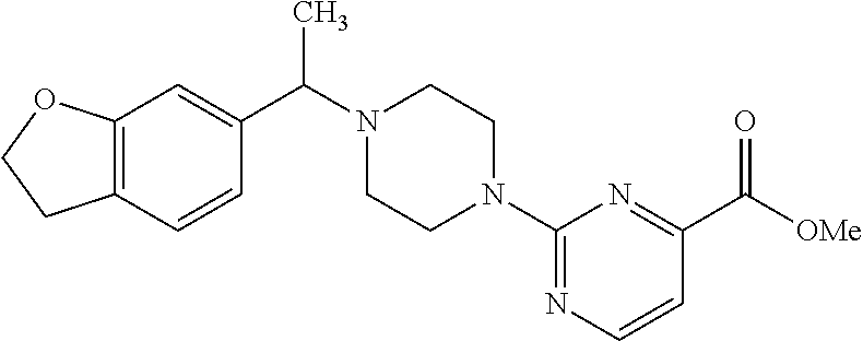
C12=C(C=CC(C(N3CCN(C4=NC=CC(C([OMe])=O)=N4)CC3)C)=C1)CCO2
